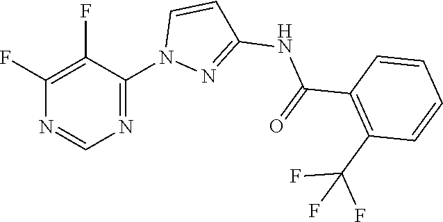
C1(C(=O)NC2=NN(C3=NC=NC(F)=C3F)C=C2)=C(C(F)(F)F)C=CC=C1
